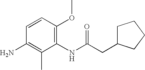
C1(N)=C(C)C(NC(CC2CCCC2)=O)=C(OC)C=C1
